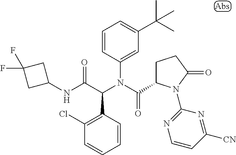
C1(N(C(C2CCC(=O)N2C2=NC=CC([CN])=N2)=O)C(C(NC2CC(F)(F)C2)=O)C2=C(Cl)C=CC=C2)=CC(C(C)(C)C)=CC=C1
